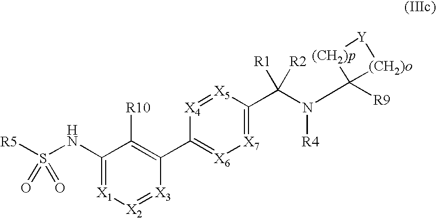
C1(NS([R5])(=O)=O)=[X1][X2]=[X3]C(C2=[X6][X7]=C(C(N(C3([R9])[(CH2)o][Y][(CH2)p]3)[R4])([R1])[R2])[X5]=[X4]2)=C1[R10]
